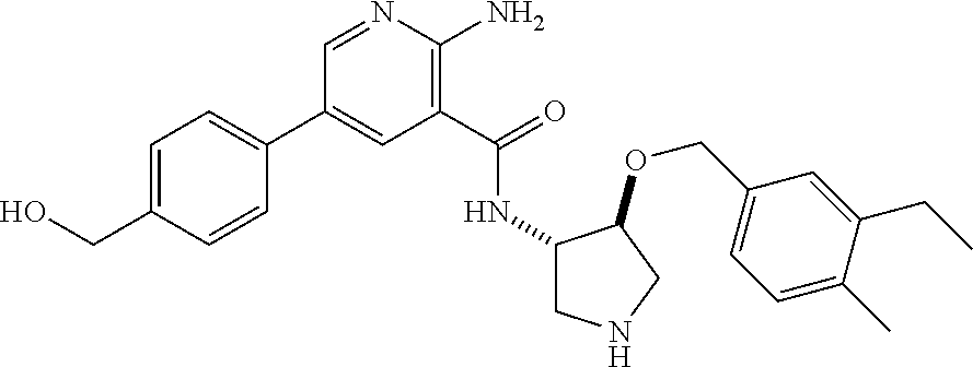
C1(C2=CC=C(CO)C=C2)=CC(C(=O)NC2CNCC2OCC2=CC=C(C)C(CC)=C2)=C(N)N=C1
